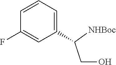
C1(C(CO)[NHBoc])=CC=CC(F)=C1
